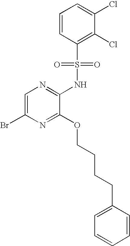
C1=C(Br)N=C(OCCCCC2=CC=CC=C2)C(NS(C2=C(Cl)C(Cl)=CC=C2)(=O)=O)=N1
